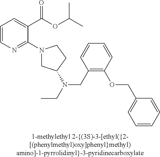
C1=CN=C(N2CC(N(CC)CC3=C(OCC4=CC=CC=C4)C=CC=C3)CC2)C(C(OC(C)C)=O)=C1
